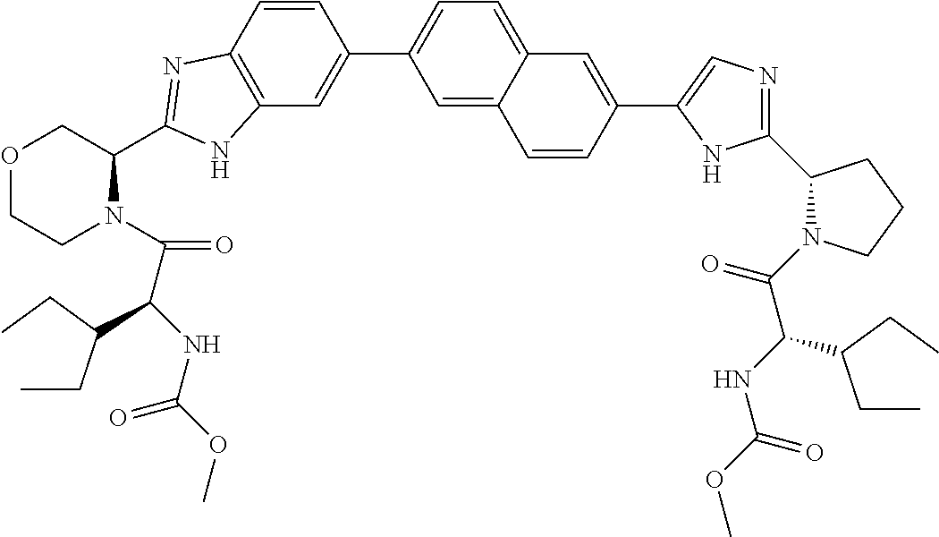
C12=C(C=CC(C3=CC=C4C(=C3)C=CC(C3=CN=C(C5N(C(C(NC(OC)=O)C(CC)CC)=O)CCC5)N3)=C4)=C1)N=C(C1COCCN1C(C(NC(OC)=O)C(CC)CC)=O)N2
